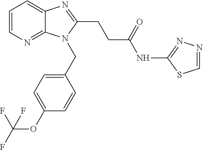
C1=CN=C2C(=C1)N=C(CCC(NC1=NN=CS1)=O)N2CC1=CC=C(OC(F)(F)F)C=C1
